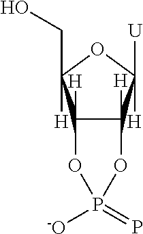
C12([H])C([H])(C([U])([H])OC1(CO)[H])OP(=P)([-O])O2
